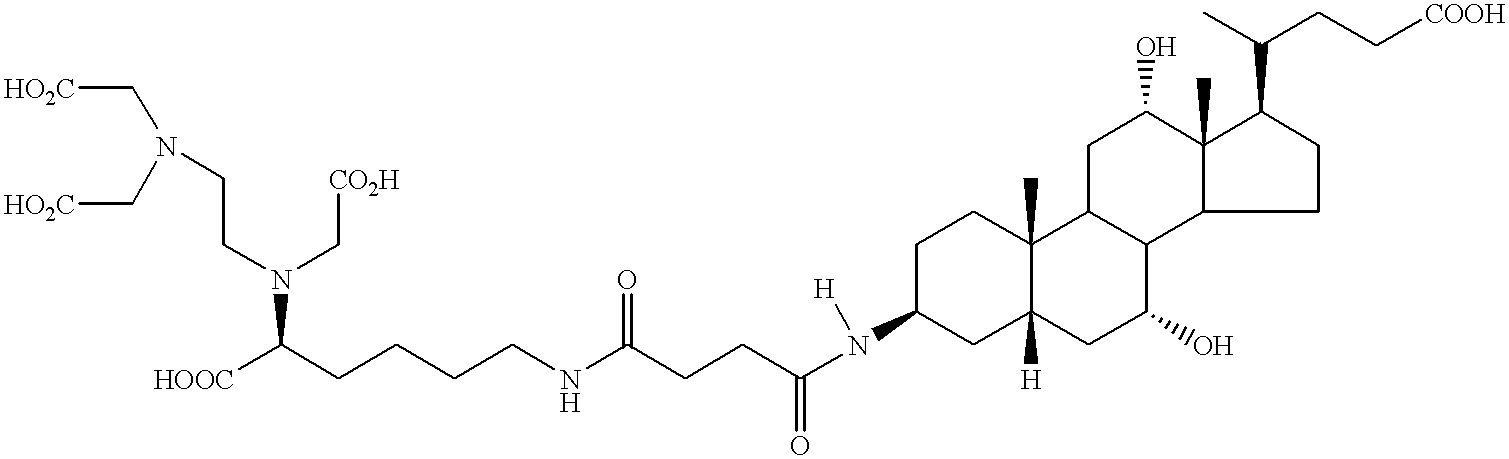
C1C(N(C(CCC(NCCCCC([HOOC])N(C[CO2H])CCN(C[HO2C])C[HO2C])=O)=O)[H])CC2([H])C(C)(C1)C1C(C(O)C2)C2C(C)(C(O)C1)C(C(CC[COOH])C)CC2
